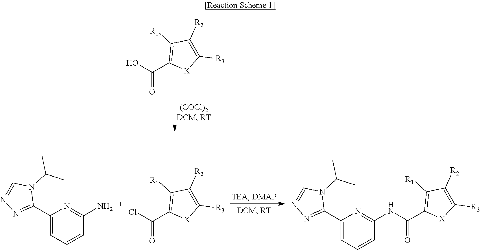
C1(C2=NN=CN2C(C)C)=CC=CC(NC(C2=C([R1])C([R2])=C([R3])[X]2)=O)=N1.C1(C2=NN=CN2C(C)C)=CC=CC(N)=N1.O=C(Cl)C1=C([R1])C([R2])=C([R3])[X]1.O=C(O)C1=C([R1])C([R2])=C([R3])[X]1
